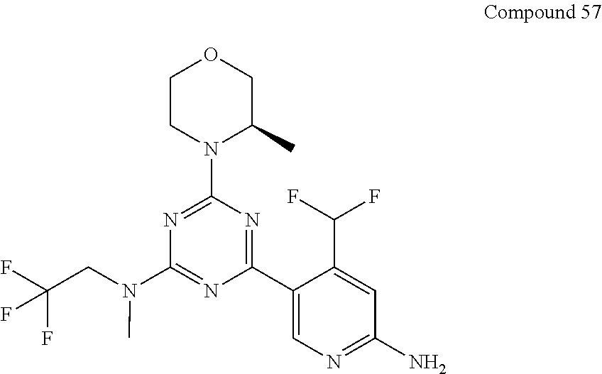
C1CN(C2=NC(N(CC(F)(F)F)C)=NC(C3=CN=C(N)C=C3C(F)F)=N2)C(C)CO1
